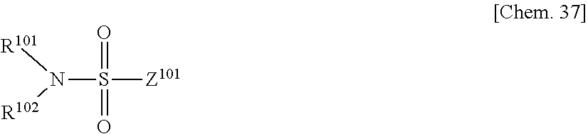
S(=O)(=O)([Z101])N([R101])[R102]
